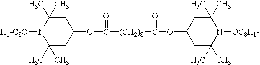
C1(C)(C)CC(OC([(CH2)8]C(OC2CC(C)(C)N([OC8H17])C(C)(C)C2)=O)=O)CC(C)(C)N1[H17C8O]
